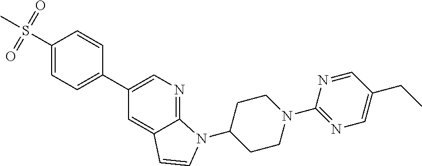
C1=C(C2=CC=C(S(C)(=O)=O)C=C2)C=C2C(=N1)N(C1CCN(C3=NC=C(CC)C=N3)CC1)C=C2
